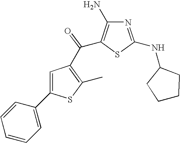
C1(C2=CC(C(=O)C3=C(N)N=C(NC4CCCC4)S3)=C(C)S2)=CC=CC=C1
